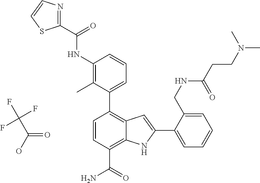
C1(C2=CC=CC(NC(C3=NC=CS3)=O)=C2C)=C2C(=C(C(N)=O)C=C1)NC(C1=CC=CC=C1CNC(CCN(C)C)=O)=C2.C(=O)(O)C(F)(F)F
